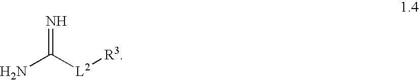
N=C([L2][R3])N
